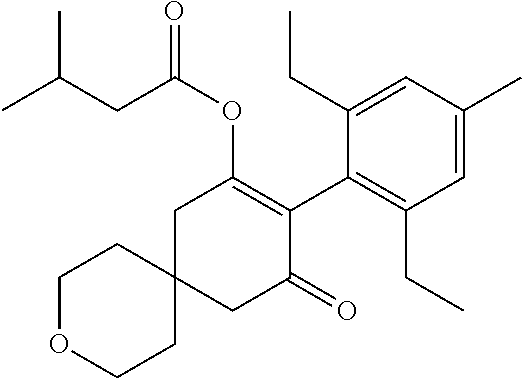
C1OCCC2(C1)CC(=O)C(C1=C(CC)C=C(C)C=C1CC)=C(OC(=O)CC(C)C)C2
